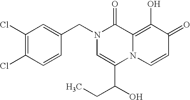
C1(Cl)=C(Cl)C=CC(CN2C=C(C(O)CC)N3C(=C(O)C(=O)C=C3)C2=O)=C1
